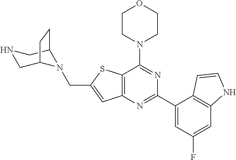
C12=C(N=C(C3=CC(F)=CC4=C3C=CN4)N=C1N1CCOCC1)C=C(CN1C3CNCC1CC3)S2
